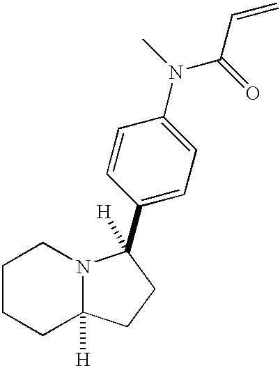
C1CCC2([H])N(C1)C(C1=CC=C(N(C(C=C)=O)C)C=C1)([H])CC2
